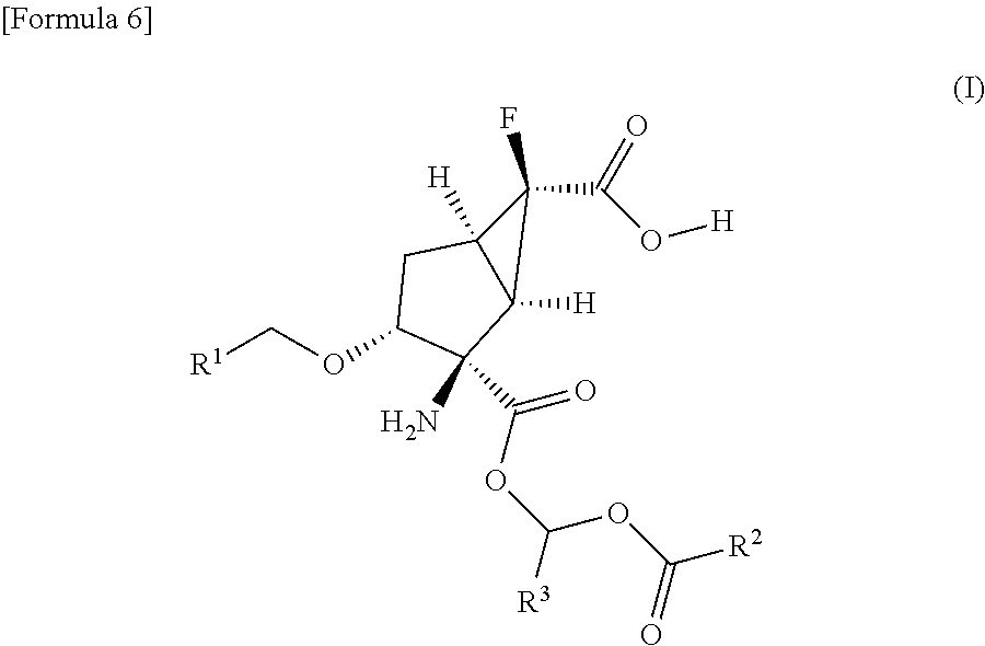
[R1]COC1CC2([H])C([H])(C2(F)C(=O)O[H])C1(N)C(OC([R3])OC([R2])=O)=O
